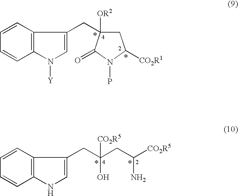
C1=CC=CC2=C1C(CC1([OR2])CC([CO2R1])N(P)C1=O)=CN2[Y].C1=CC=CC2=C1C(CC(CC([CO2R5])N)(O)[CO2R5])=CN2
